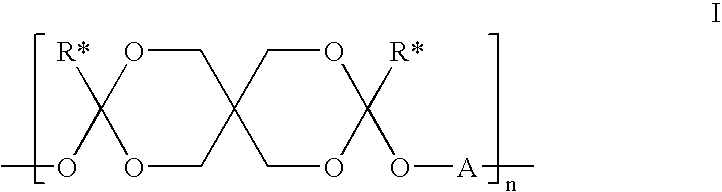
C1([R*])(OC)OCC2(CO1)COC(O[A]C)([R*])OC2
